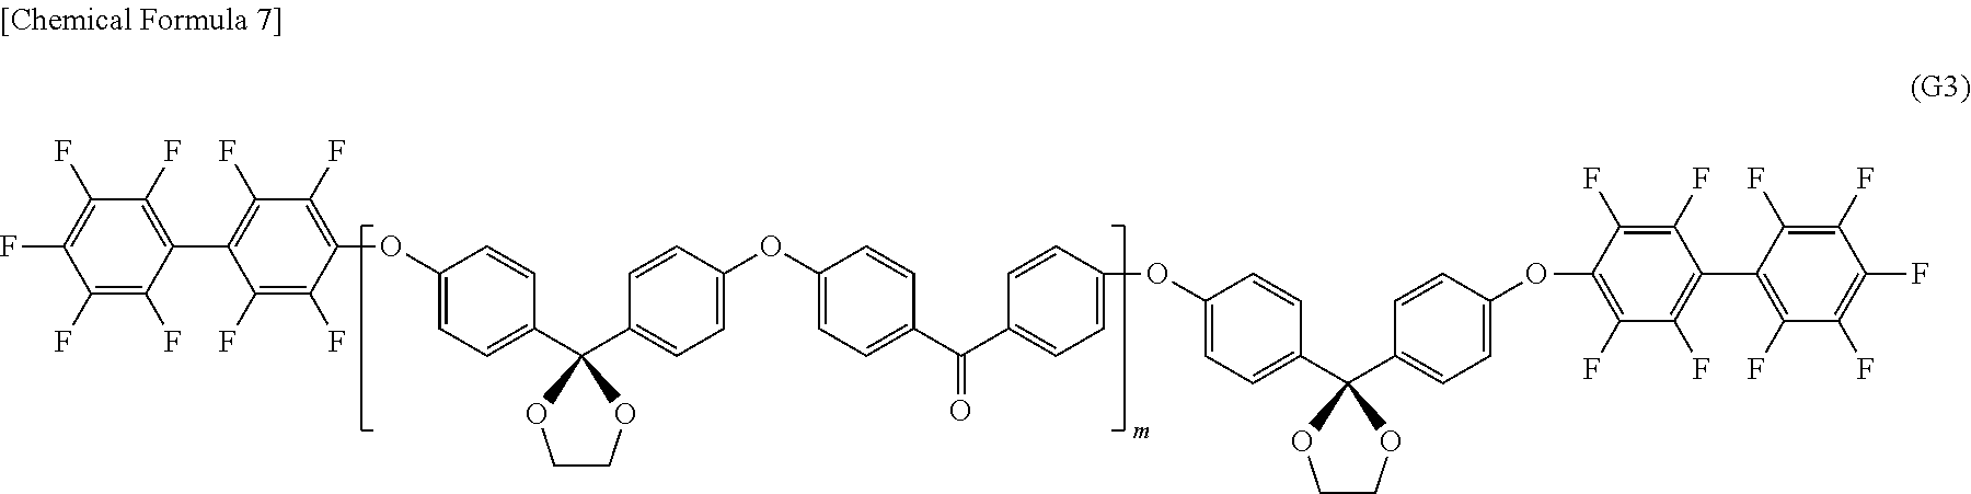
C1(F)=C(F)C(C2=C(F)C(F)=C(OC3=CC=C(C4(C5=CC=C(OC6=CC=C(C(C7=CC=C(OC8=CC=C(C9(C%10=CC=C(OC%11=C(F)C(F)=C(C%12=C(F)C(F)=C(F)C(F)=C%12F)C(F)=C%11F)C=C%10)OCCO9)C=C8)C=C7)=O)C=C6)C=C5)OCCO4)C=C3)C(F)=C2F)=C(F)C(F)=C1F
